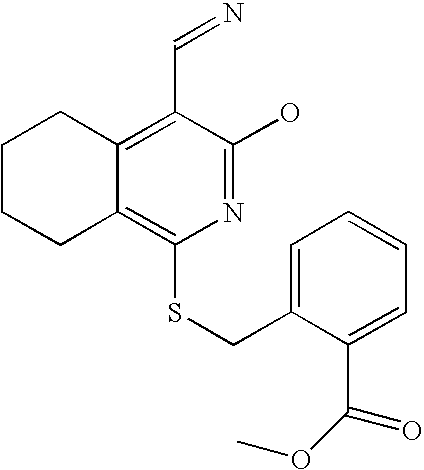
C1CCC2=C(SCC3=CC=CC=C3C(OC)=O)N=C(O)C(C=N)=C2C1
